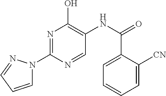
N1=C(N2C=CC=N2)N=CC(NC(=O)C2=CC=CC=C2[CN])=C1O
